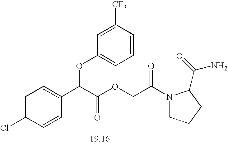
C1=C(Cl)C=CC(C(C(OCC(N2CCCC2C(=O)N)=O)=O)OC2=CC=CC([CF3])=C2)=C1
